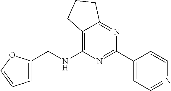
C(C1=CC=CO1)NC1=C2C(=NC(C3=CC=NC=C3)=N1)CCC2
